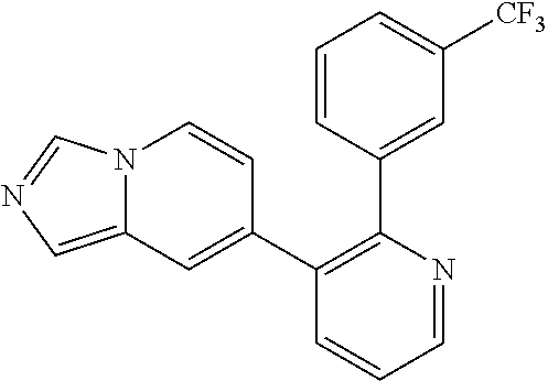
C1(C2=CC3=CN=CN3C=C2)=C(C2=CC([CF3])=CC=C2)N=CC=C1
